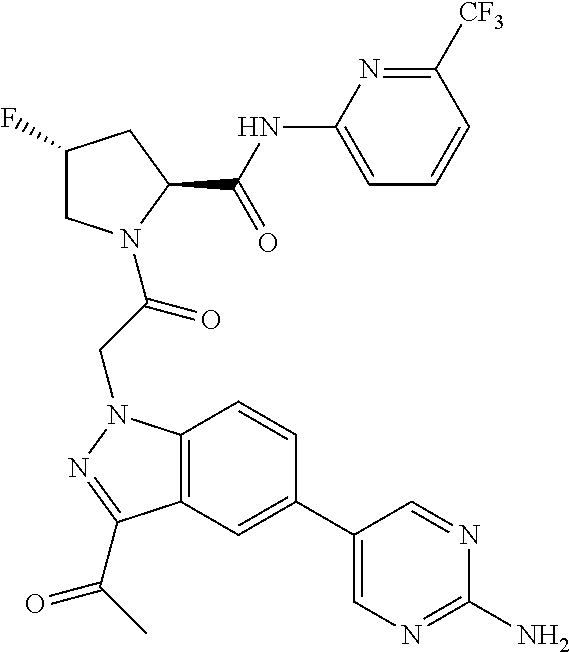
C1(NC(C2CC(F)CN2C(CN2C3=C(C(C(C)=O)=N2)C=C(C2=CN=C(N)N=C2)C=C3)=O)=O)=CC=CC([CF3])=N1
